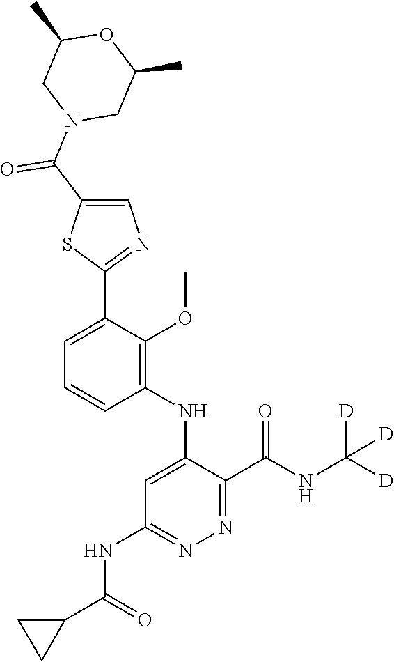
C1=C(C2=NC=C(C(N3CC(C)OC(C)C3)=O)S2)C(OC)=C(NC2=CC(NC(C3CC3)=O)=NN=C2C(NC([D])([D])[D])=O)C=C1
